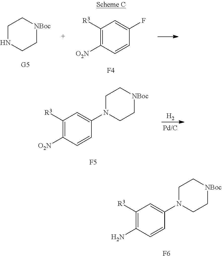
C1NCC[NBoc]C1.C1([R3])=C([O2N])C=CC(F)=C1.[F4].C1([R3])=C([O2N])C=CC(N2CC[NBoc]CC2)=C1.[F5].[H2].C1([R3])=C(N)C=CC(N2CC[NBoc]CC2)=C1.[F6]
